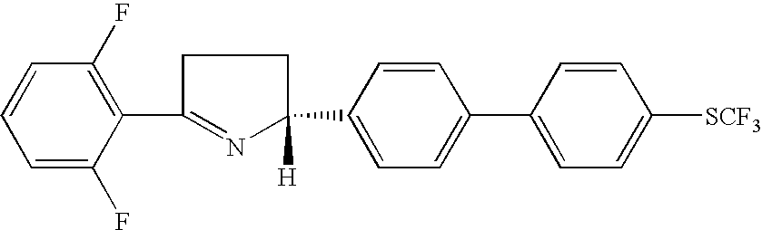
C1=C(F)C(C2=NC(C3=CC=C(C4=CC=C([SCF3])C=C4)C=C3)([H])CC2)=C(F)C=C1
